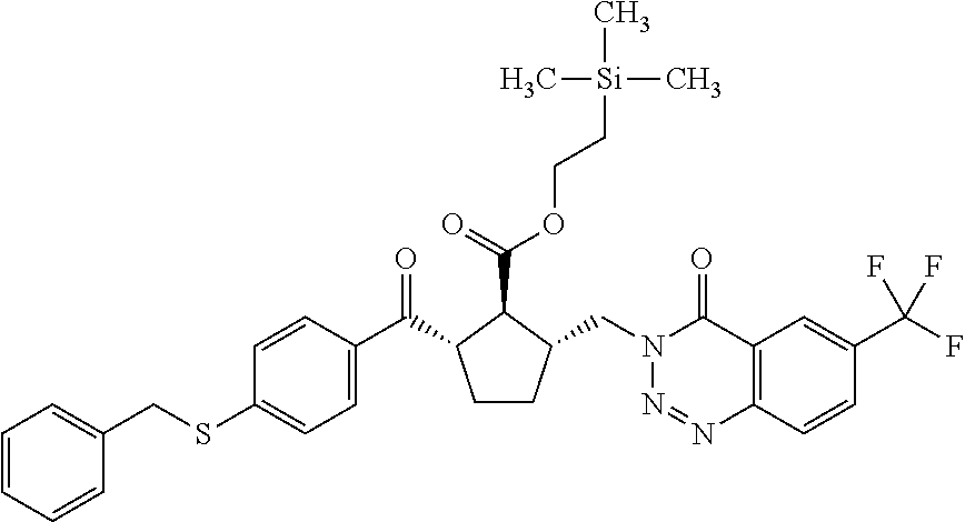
C1=CC=CC(CSC2=CC=C(C(=O)C3CCC(CN4N=NC5=C(C4=O)C=C(C(F)(F)F)C=C5)C3C(=O)OCC[Si](C)(C)C)C=C2)=C1
